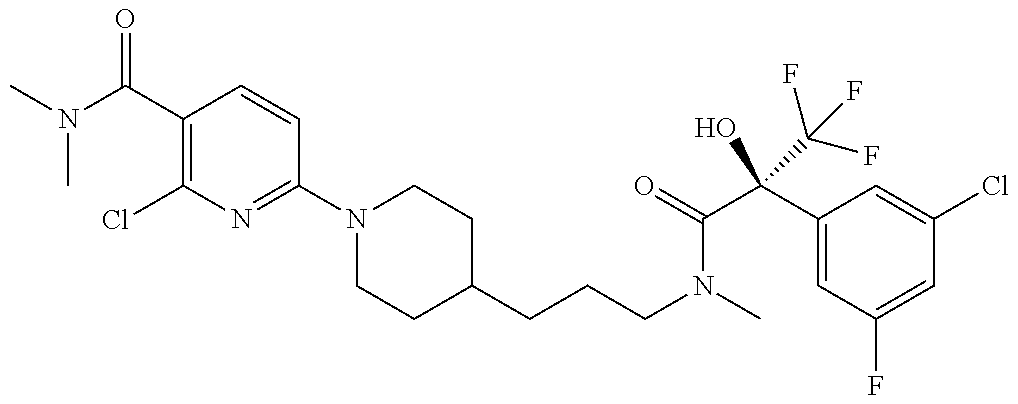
CN(C(C1=C(Cl)N=C(N2CCC(CCCN(C)C(=O)C(C3=CC(F)=CC(Cl)=C3)(C(F)(F)F)O)CC2)C=C1)=O)C
